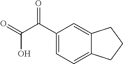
C1(C(C(O)=O)=O)=CC=C2C(=C1)CCC2
